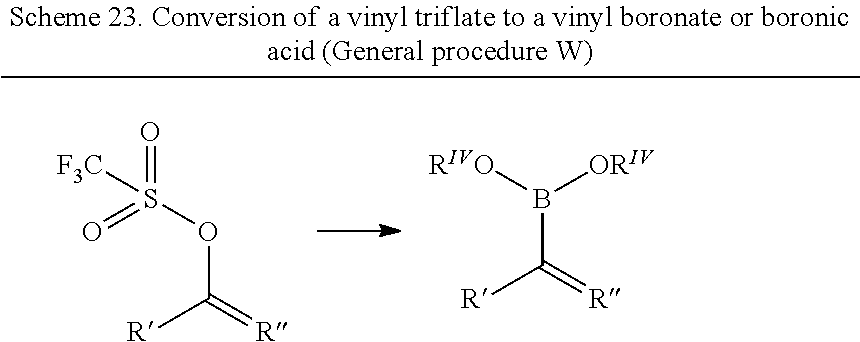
O=S(OC([R])=[R])(=O)[F3C].[RIVO]B(C([R])=[R])[ORIV]
